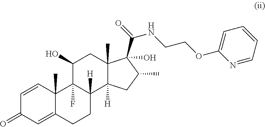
C1=CC2(C)C(=CC1=O)CCC1([H])C2(F)C(O)CC2(C)C1([H])CC(C)C2(C(=O)NCCOC1=CC=CC=N1)O
